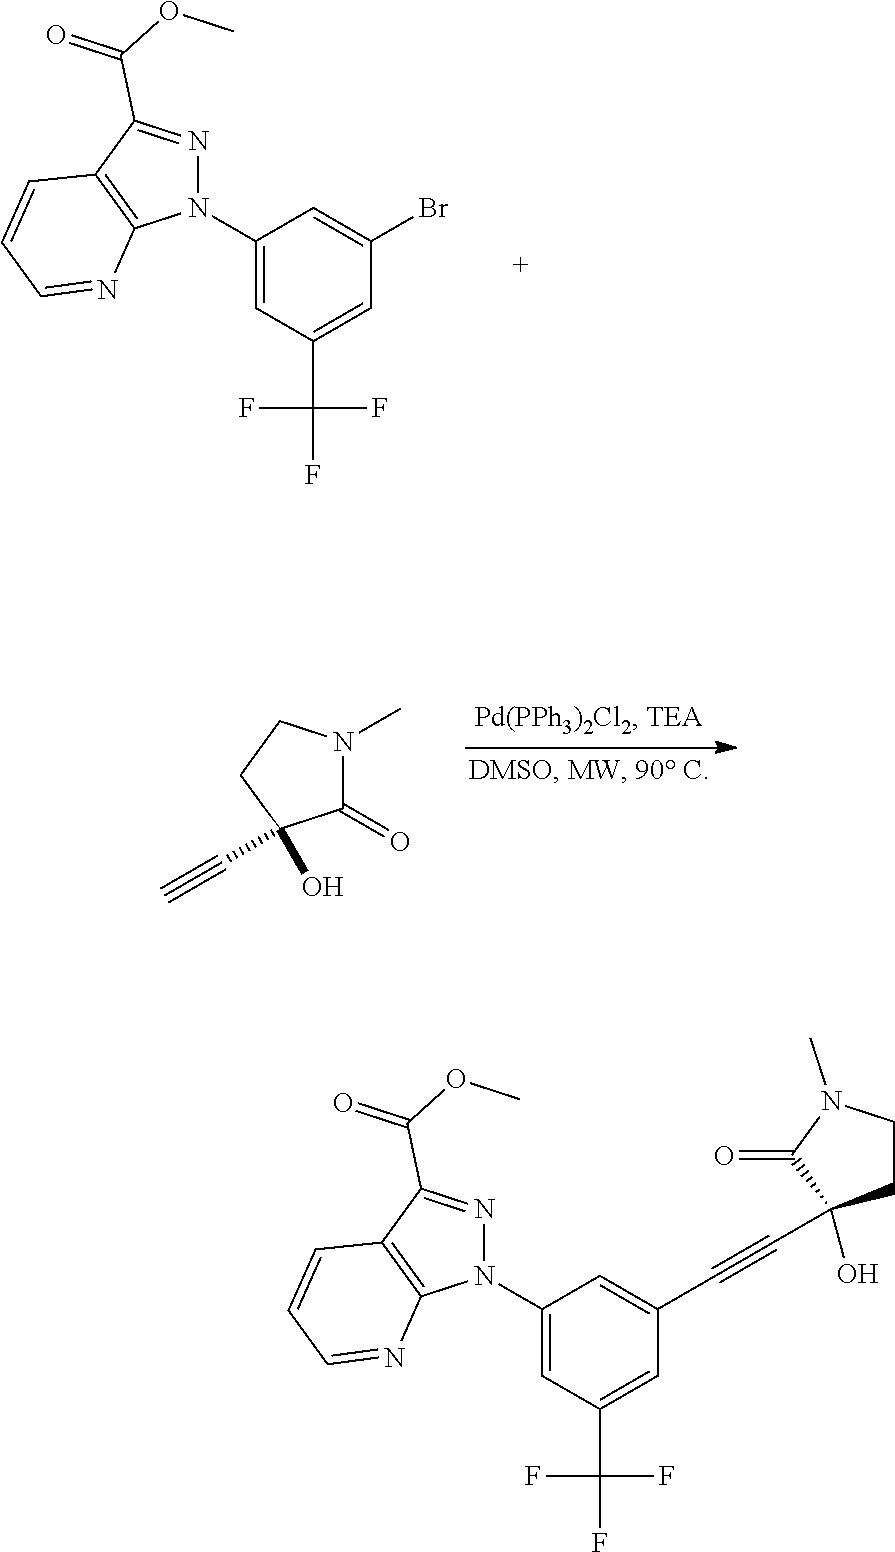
N1=C(C(OC)=O)C2=C(N1C1=CC(C(F)(F)F)=CC(Br)=C1)N=CC=C2.N1(C)C(=O)C(O)(C#C)CC1.N1=C(C(OC)=O)C2=C(N1C1=CC(C(F)(F)F)=CC(C#CC3(O)CCN(C)C3=O)=C1)N=CC=C2
